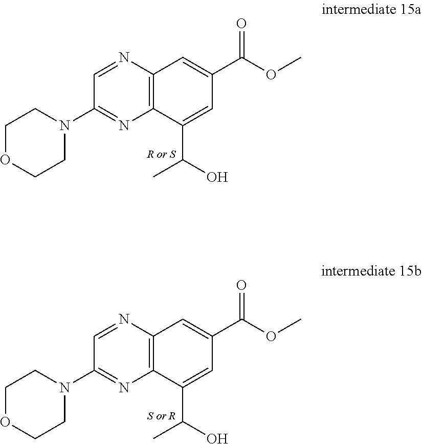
C12=C(N=CC(N3CCOCC3)=N1)C=C(C(OC)=O)C=C2C(O)C.C12=C(N=CC(N3CCOCC3)=N1)C=C(C(OC)=O)C=C2C(O)C
